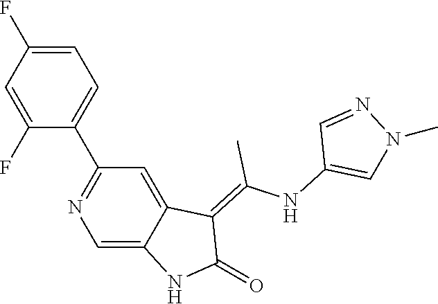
C1=C(F)C=C(F)C(C2=NC=C3C(=C2)C(=C(NC2=CN(C)N=C2)C)C(=O)N3)=C1
